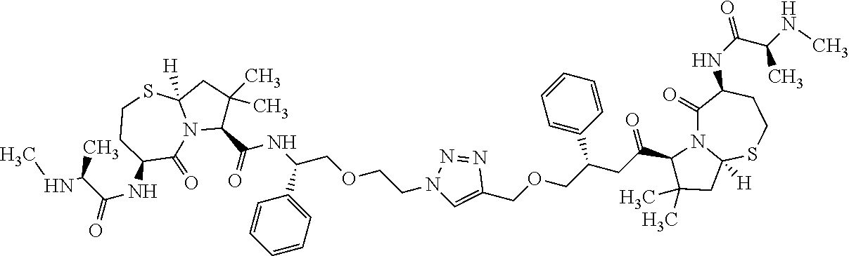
C1=CC=C(C(NC(C2C(C)(C)CC3([H])N2C(=O)C(NC(=O)C(NC)C)CCS3)=O)COCCN2C=C(COCC(CC(=O)C3C(C)(C)CC4([H])N3C(=O)C(NC(=O)C(NC)C)CCS4)C3=CC=CC=C3)N=N2)C=C1
